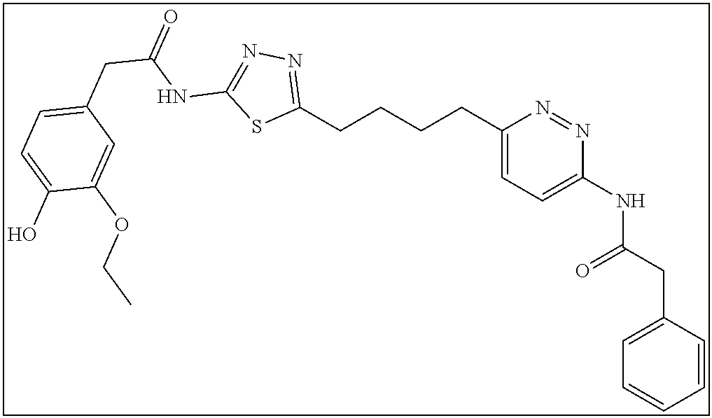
C1(CCCCC2=CC=C(NC(CC3=CC=CC=C3)=O)N=N2)=NN=C(NC(CC2=CC=C(O)C(OCC)=C2)=O)S1
